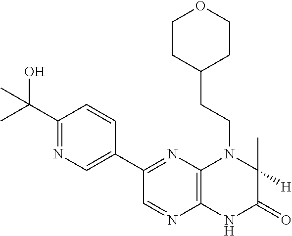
C1(C2=NC3=C(N=C2)NC(=O)C(C)([H])N3CCC2CCOCC2)=CN=C(C(C)(O)C)C=C1
